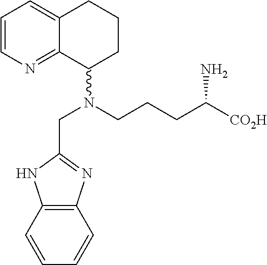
C1=CN=C2C(=C1)CCCC2N(CCCC([CO2H])N)CC1=NC2=C(C=CC=C2)N1
